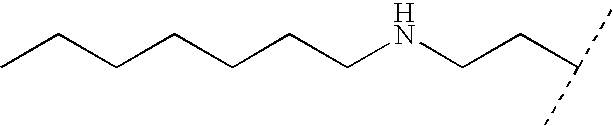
CCCCCCCNCCC(C)C
